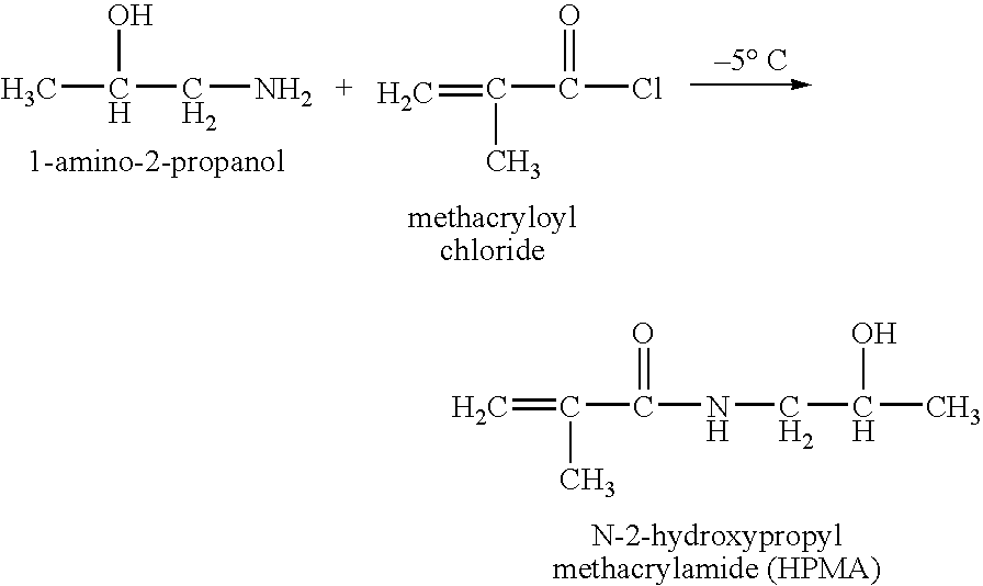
CC(CN)O.C=C(C(=O)Cl)C.C=C(C(NCC(C)O)=O)C
